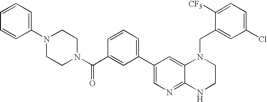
C1(N2CCN(C(C3=CC(C4=CN=C5C(=C4)N(CC4=CC(Cl)=CC=C4[CF3])CCN5)=CC=C3)=O)CC2)=CC=CC=C1
